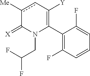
C1(C2=C([Y])cc([Me])C(=[X])N2CC(F)F)=C(F)C=CC=C1F
